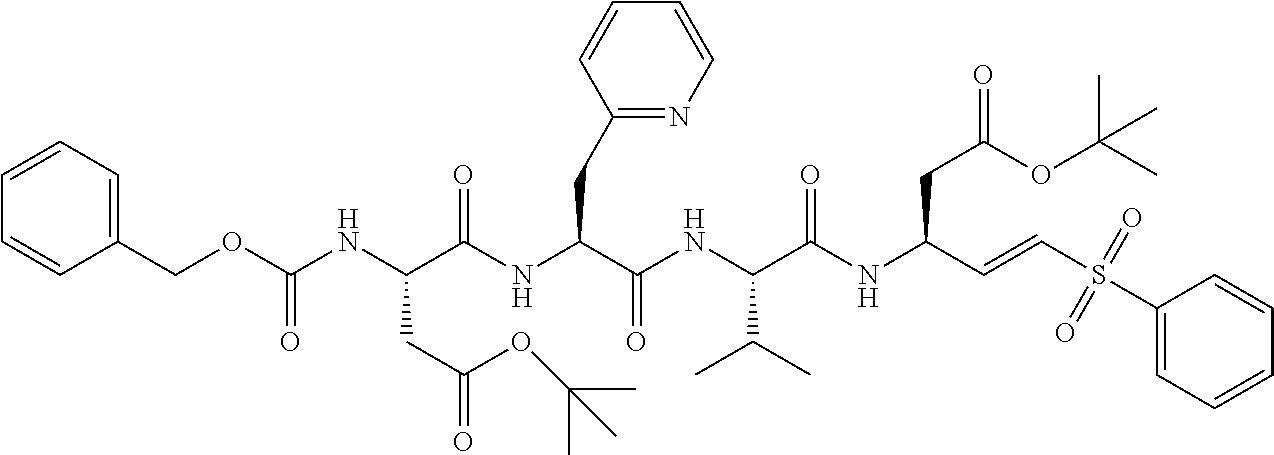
N(C(C(NC(C(NC(C=CS(C1=CC=CC=C1)(=O)=O)CC(=O)OC(C)(C)C)=O)C(C)C)=O)CC1=NC=CC=C1)C(C(NC(OCC1=CC=CC=C1)=O)CC(=O)OC(C)(C)C)=O
